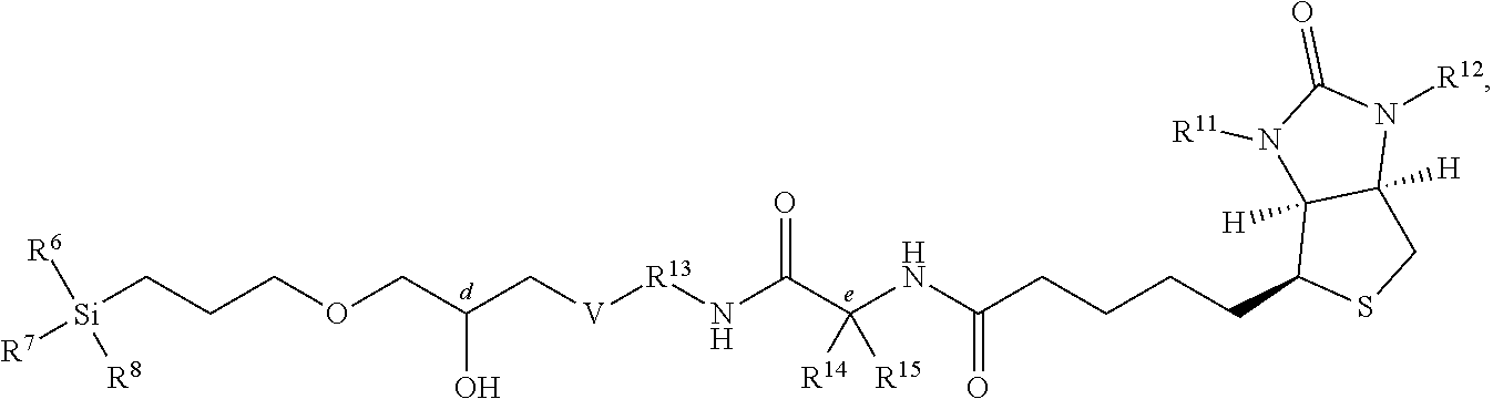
[Si](CCCOCC(C[V][R13]NC(C(NC(CCCCC1SCC2([H])C1([H])N([R11])C(=O)N2[R12])=O)([R14])[R15])=O)O)([R6])([R8])[R7]
